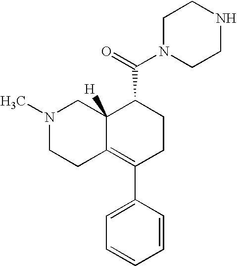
N1(C)CCC2=C(C3=CC=CC=C3)CCC(C(=O)N3CCNCC3)C2([H])C1
